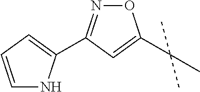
O1N=C(C2=CC=CN2)C=C1C(C)(C)C
